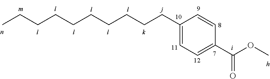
C1(CCCCCCCCCC)=CC=C(C(OC)=O)C=C1
